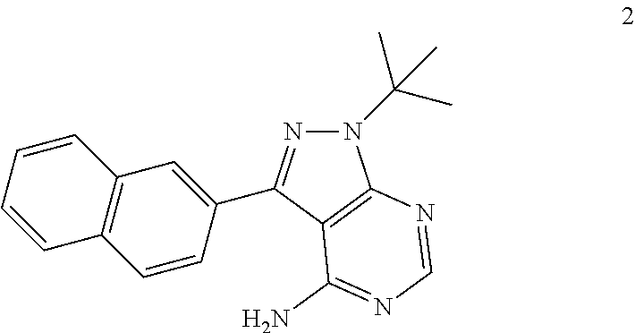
N1(C(C)(C)C)N=C(C2=CC3=C(C=C2)C=CC=C3)C2=C1N=CN=C2N
